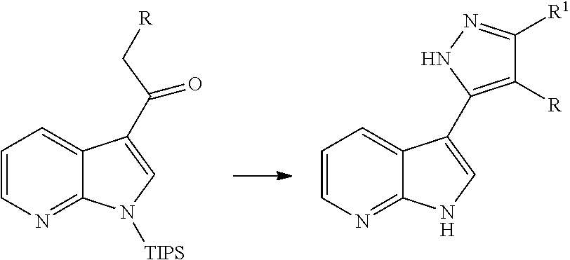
C1=CN=C2C(=C1)C(C(C[R])=O)=CN2[TIPS].C1=CN=C2C(=C1)C(C1=C([R])C([R1])=NN1)=CN2
